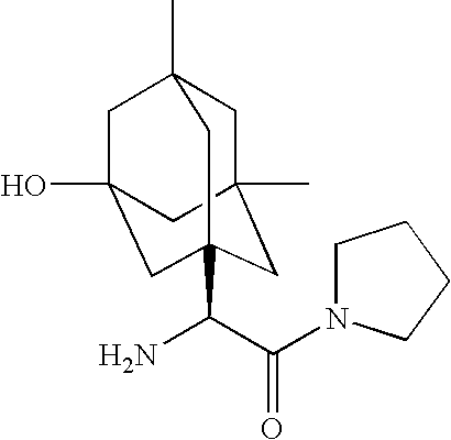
C1C2(C)CC3(C(C(=O)N4CCCC4)N)CC(O)(CC1(C)C3)C2
